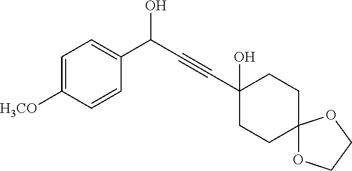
C1=C([H3CO])C=CC(C(C#CC2(O)CCC3(CC2)OCCO3)O)=C1
